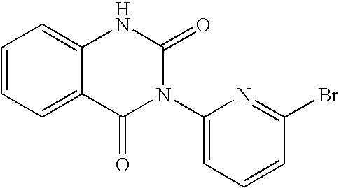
C1=CC=C2C(=C1)NC(=O)N(C1=CC=CC(Br)=N1)C2=O
